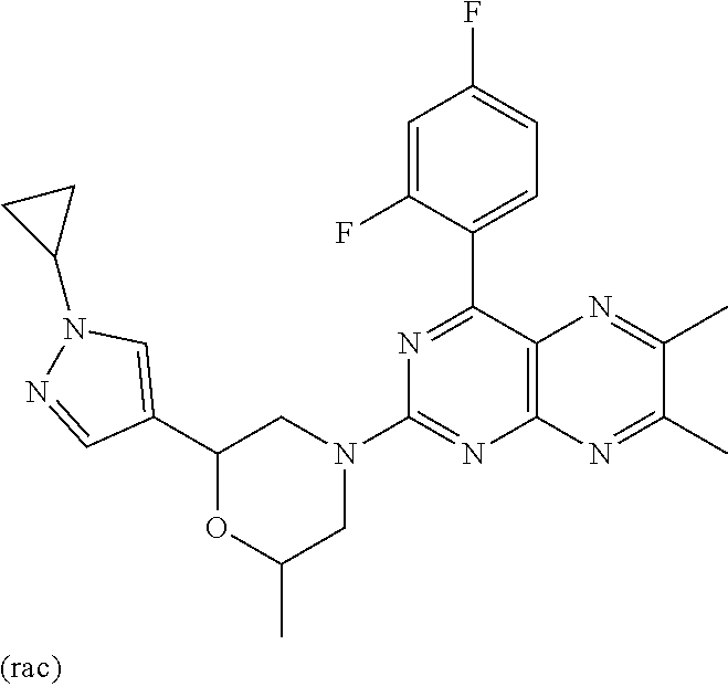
C1(C2=CN(C3CC3)N=C2)OC(C)CN(C2=NC3=C(C(C4=CC=C(F)C=C4F)=N2)N=C(C)C(C)=N3)C1
